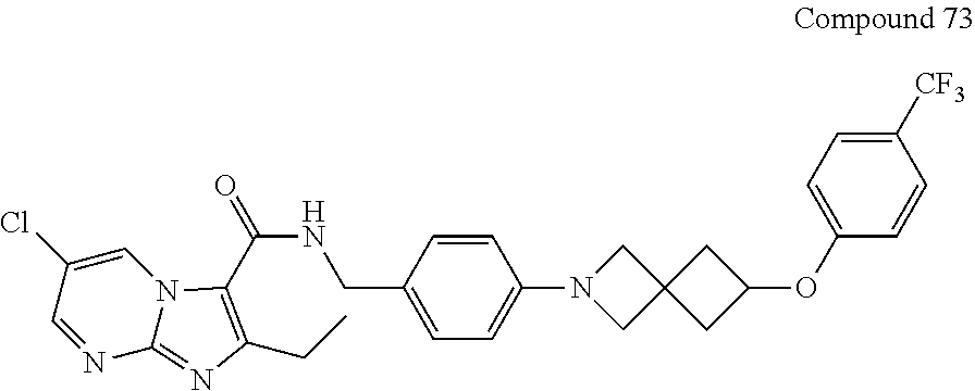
C1([CF3])=CC=C(OC2CC3(C2)CN(C2=CC=C(CNC(=O)C4=C(CC)N=C5N4C=C(Cl)C=N5)C=C2)C3)C=C1
